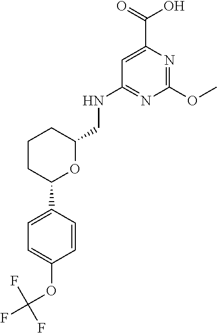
C1CC(C2=CC=C(OC(F)(F)F)C=C2)OC(CNC2=NC(OC)=NC(C(=O)O)=C2)C1
